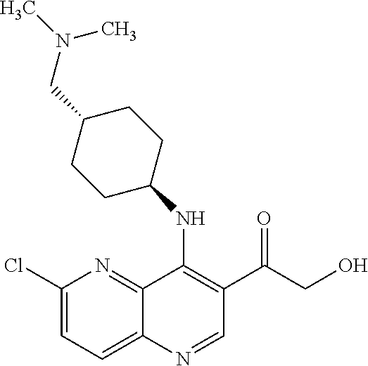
C1(Cl)=CC=C2C(=N1)C(NC1CCC(CN(C)C)CC1)=C(C(=O)CO)C=N2
